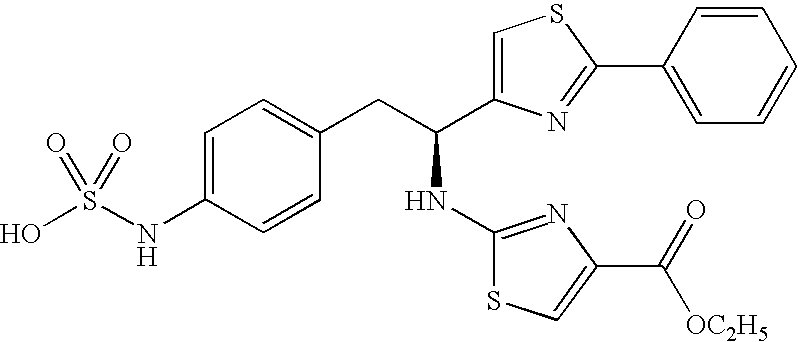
OS(NC1=CC=C(CC(NC2=NC(C(=O)[OC2H5])=CS2)C2=CSC(C3=CC=CC=C3)=N2)C=C1)(=O)=O
